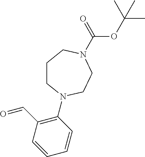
O=CC1=C(N2CCCN(C(=O)OC(C)(C)C)CC2)C=CC=C1
